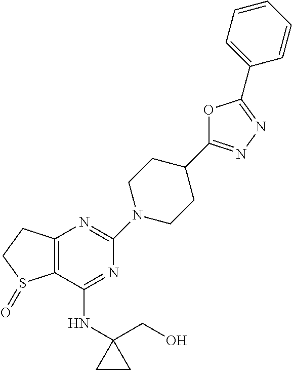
C1(NC2(CO)CC2)=NC(N2CCC(C3=NN=C(C4=CC=CC=C4)O3)CC2)=NC2=C1S(=O)CC2
